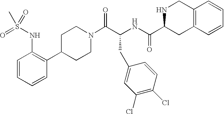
C1=CC=CC(C2CCN(C(C(CC3=CC(Cl)=C(Cl)C=C3)NC(=O)C3NCC4=C(C3)C=CC=C4)=O)CC2)=C1NS(C)(=O)=O
